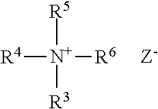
[R4][N+]([R5])([R3])[R6].[Z-]
